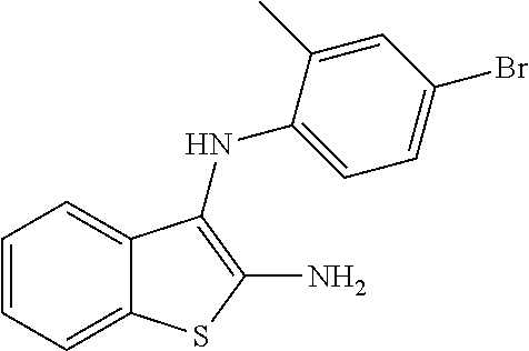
C1=CC=C2C(=C1)SC(N)=C2NC1=CC=C(Br)C=C1C
